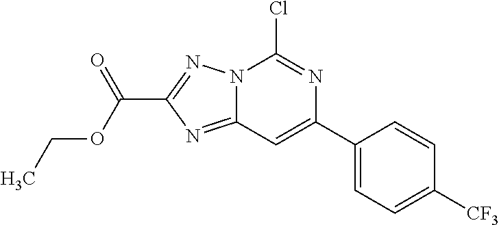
N12C(=NC(C(OCC)=O)=N1)C=C(C1=CC=C([CF3])C=C1)N=C2Cl
